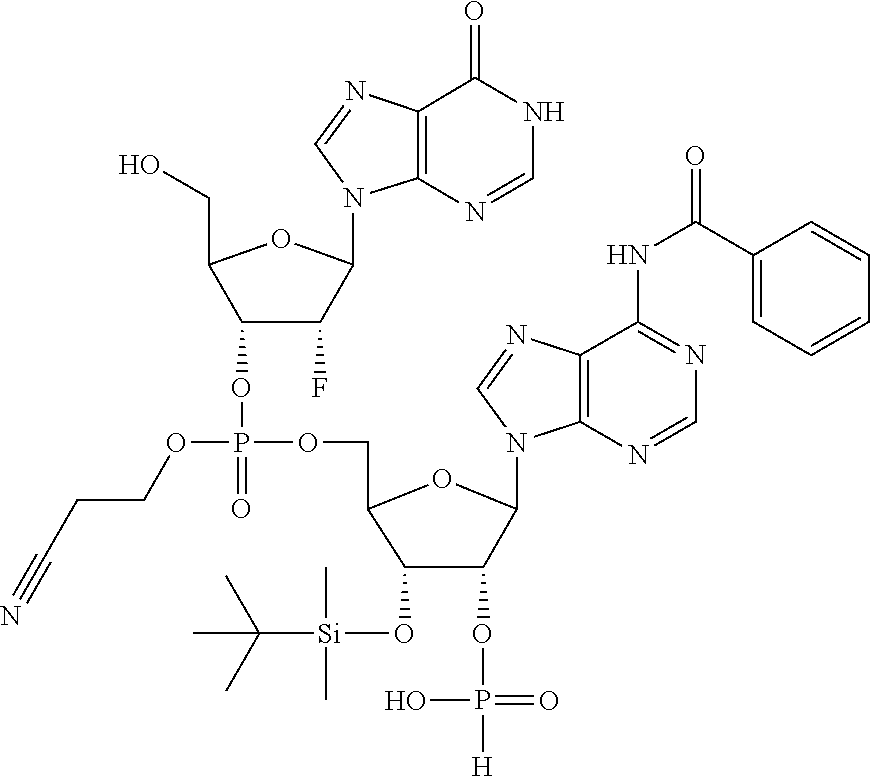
O(P(OCC1C(O[Si](C)(C)C(C)(C)C)C(OP(O)(=O)[H])C(N2C=NC3=C2N=CN=C3NC(C2=CC=CC=C2)=O)O1)(=O)OC1C(CO)OC(N2C3=C(N=C2)C(=O)NC=N3)C1F)CCC#N
